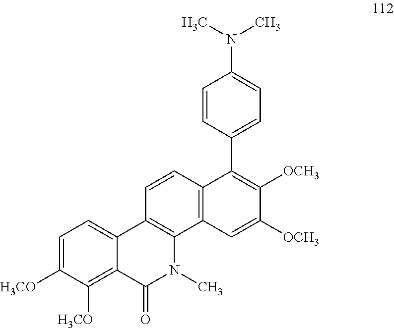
C12=C(C3=C(C=C1)C(C1=CC=C(N(C)C)C=C1)=C([OCH3])C([OCH3])=C3)N(C)C(=O)C1=C([H3CO])C([H3CO])=CC=C21
